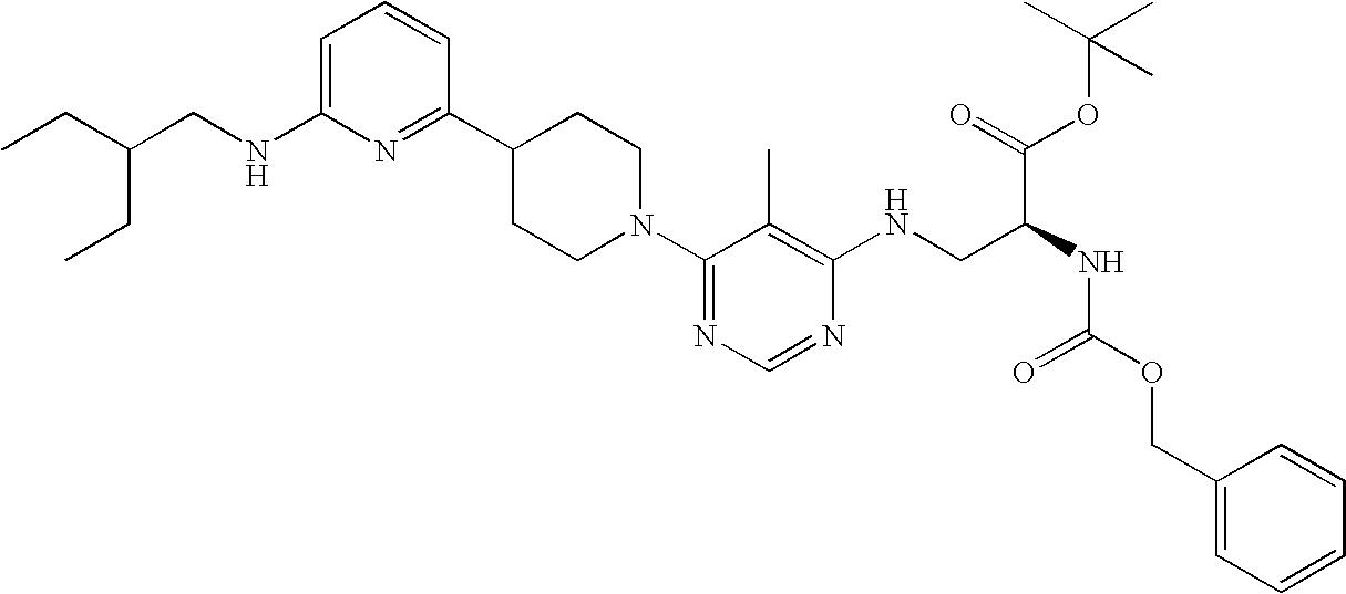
C1=C(NCC(CC)CC)N=C(C2CCN(C3=NC=NC(NCC(NC(OCC4=CC=CC=C4)=O)C(=O)OC(C)(C)C)=C3C)CC2)C=C1
